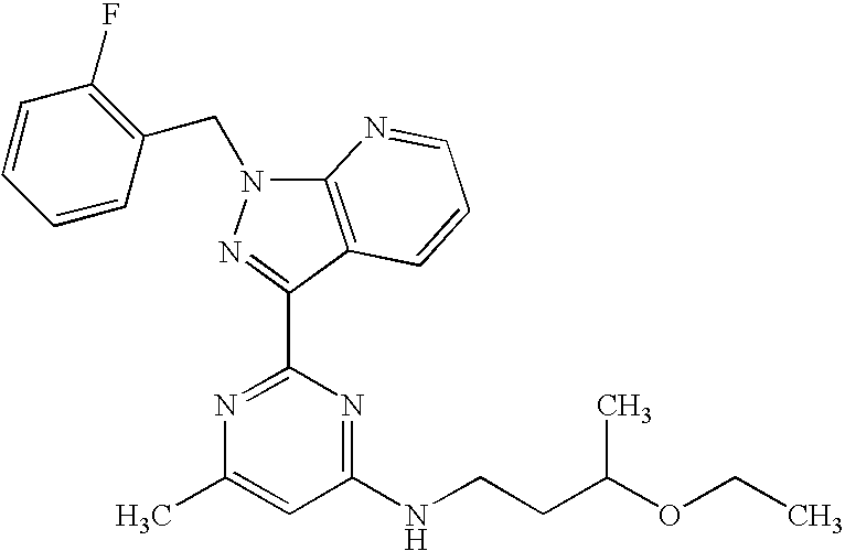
N1=C(C2=NN(CC3=C(F)C=CC=C3)C3=C2C=CC=N3)N=C(NCCC(OCC)C)C=C1C
